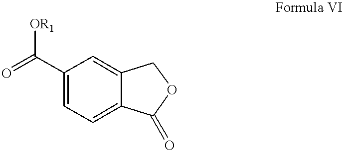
C1(C(=O)[OR1])=CC=C2C(=C1)COC2=O
